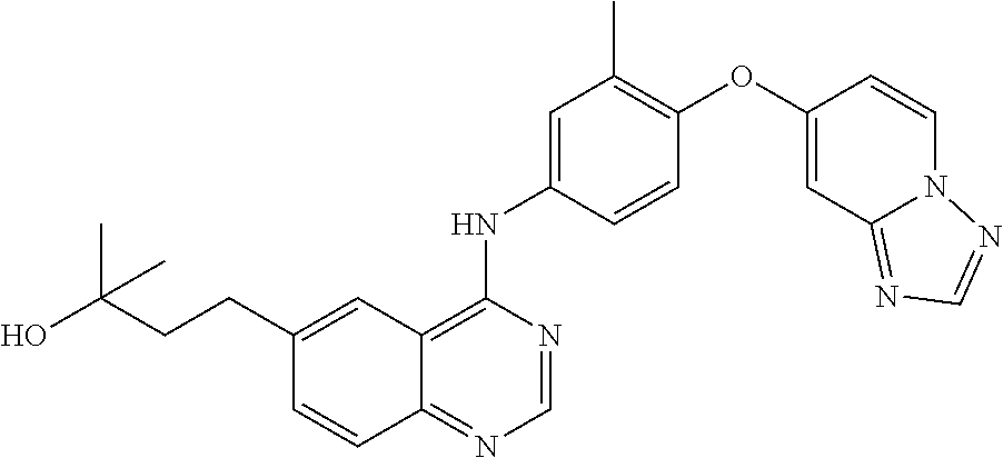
C1=NC(NC2=CC(C)=C(OC3=CC4=NC=NN4C=C3)C=C2)=C2C(=N1)C=CC(CCC(O)(C)C)=C2
